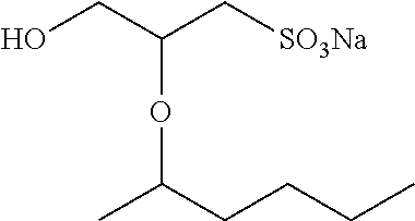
OCC(C[SO3Na])OC(C)CCCC
